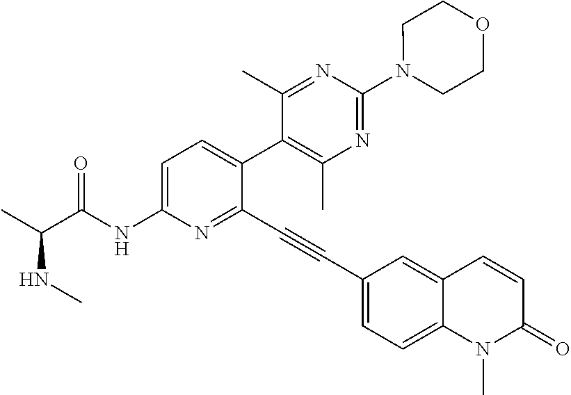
C1=C(NC(C(C)NC)=O)N=C(C#CC2=CC=C3C(=C2)C=CC(=O)N3C)C(C2=C(C)N=C(N3CCOCC3)N=C2C)=C1
